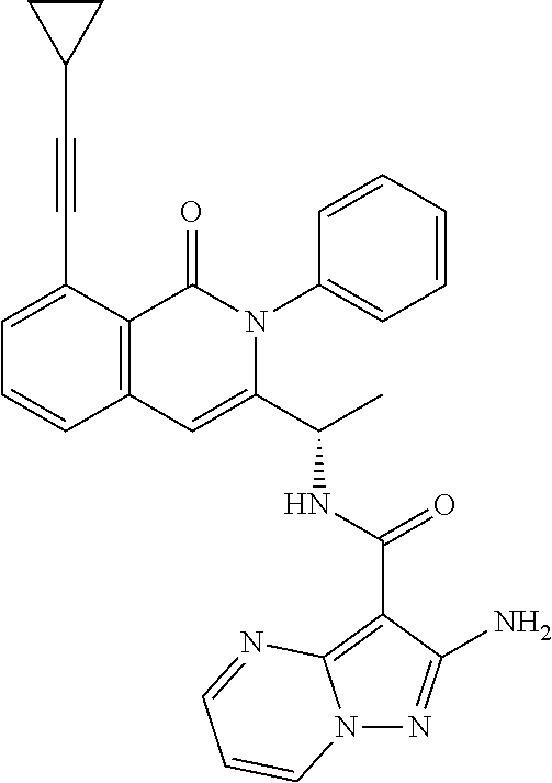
N12N=C(N)C(C(NC(C3=CC4=C(C(=O)N3C3=CC=CC=C3)C(C#CC3CC3)=CC=C4)C)=O)=C1N=CC=C2
